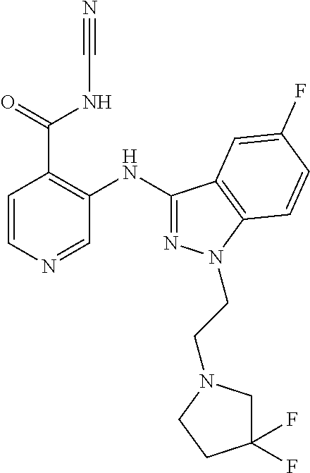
C1=CN=CC(NC2=NN(CCN3CC(F)(F)CC3)C3=C2C=C(F)C=C3)=C1C(=O)NC#N
